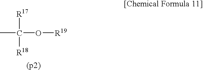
CC(O[R19])([R17])[R18]
